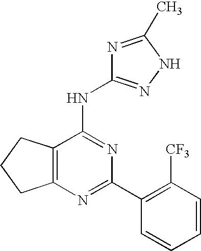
C12=C(N=C(C3=C([CF3])C=CC=C3)N=C1NC1=NNC(C)=N1)CCC2
